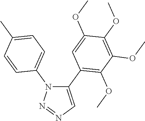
C1(C2=C(OC)C(OC)=C(OC)C(OC)=C2)=CN=NN1C1=CC=C(C)C=C1
